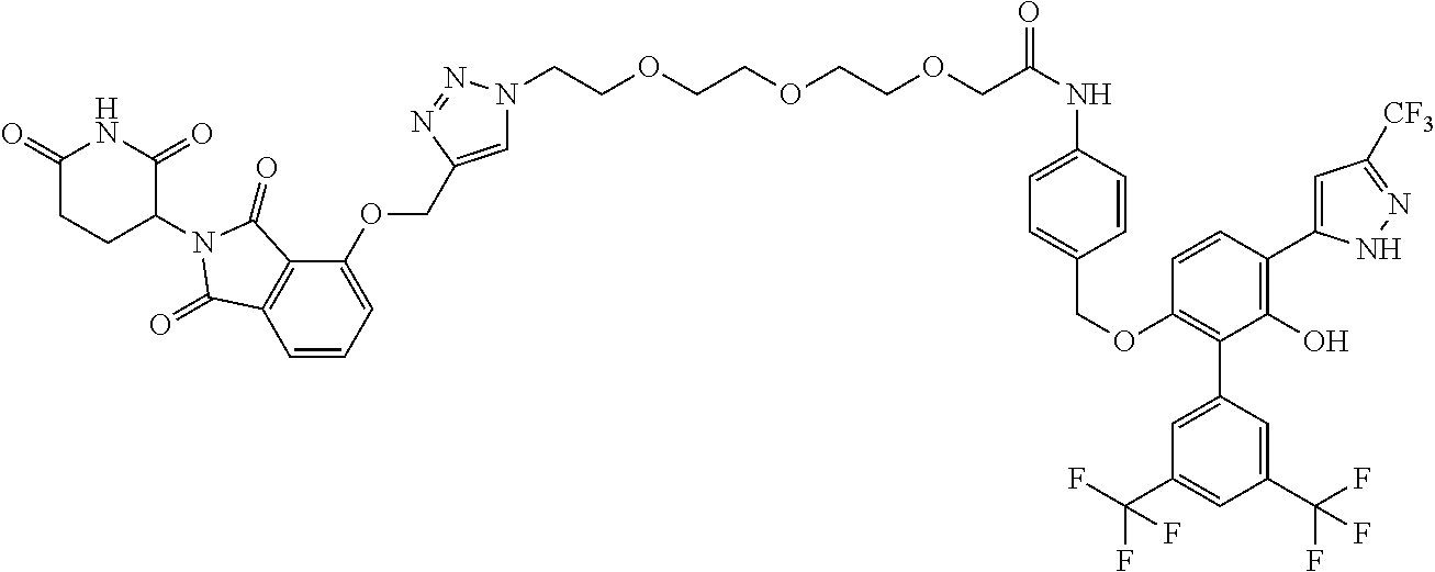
C1(OCC2=CC=C(NC(=O)COCCOCCOCCN3C=C(COC4=CC=CC5=C4C(=O)N(C4C(=O)NC(=O)CC4)C5=O)N=N3)C=C2)=C(C2=CC(C(F)(F)F)=CC(C(F)(F)F)=C2)C(O)=C(C2=CC([CF3])=NN2)C=C1
